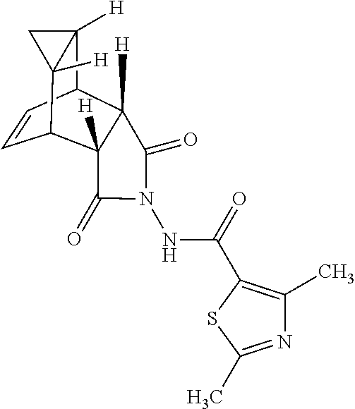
C1=CC2C3([H])C([H])(C1C1([H])C2([H])C1)C(=O)N(NC(=O)C1=C(C)N=C(C)S1)C3=O
